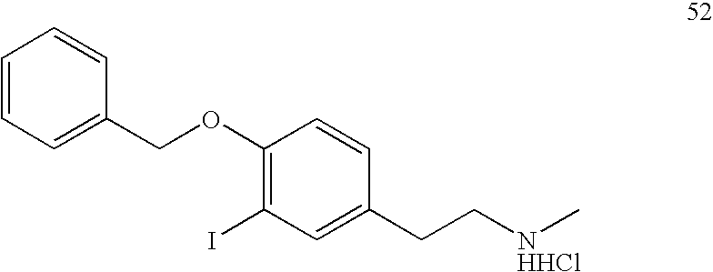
C1=CC=C(COC2=C(I)C=C(CC[NHHCl]C)C=C2)C=C1
